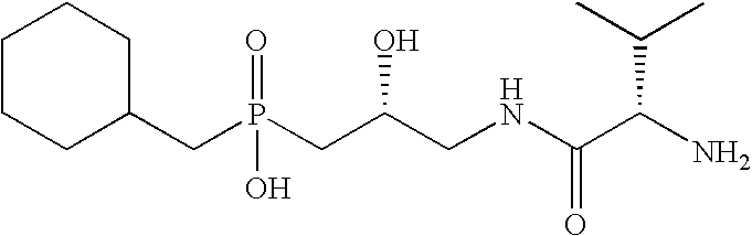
C(P(CC(CNC(C(N)C(C)C)=O)O)(O)=O)C1CCCCC1
